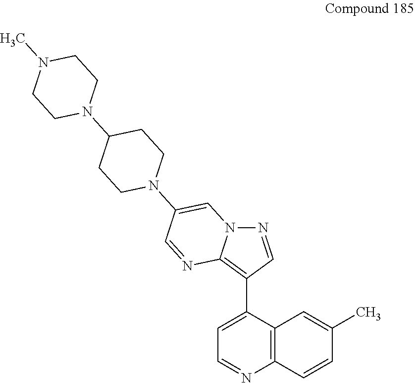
N12N=CC(C3=CC=NC4=C3C=C(C)C=C4)=C1N=CC(N1CCC(N3CCN(C)CC3)CC1)=C2
